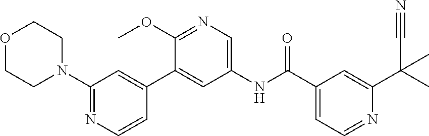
C1(C(NC2=CN=C(OC)C(C3=CC(N4CCOCC4)=NC=C3)=C2)=O)=CC=NC(C(C#N)(C)C)=C1
